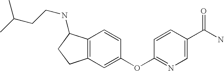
C1=CC(OC2=CC3=C(C=C2)C(NCCC(C)C)CC3)=NC=C1C(N)=O
